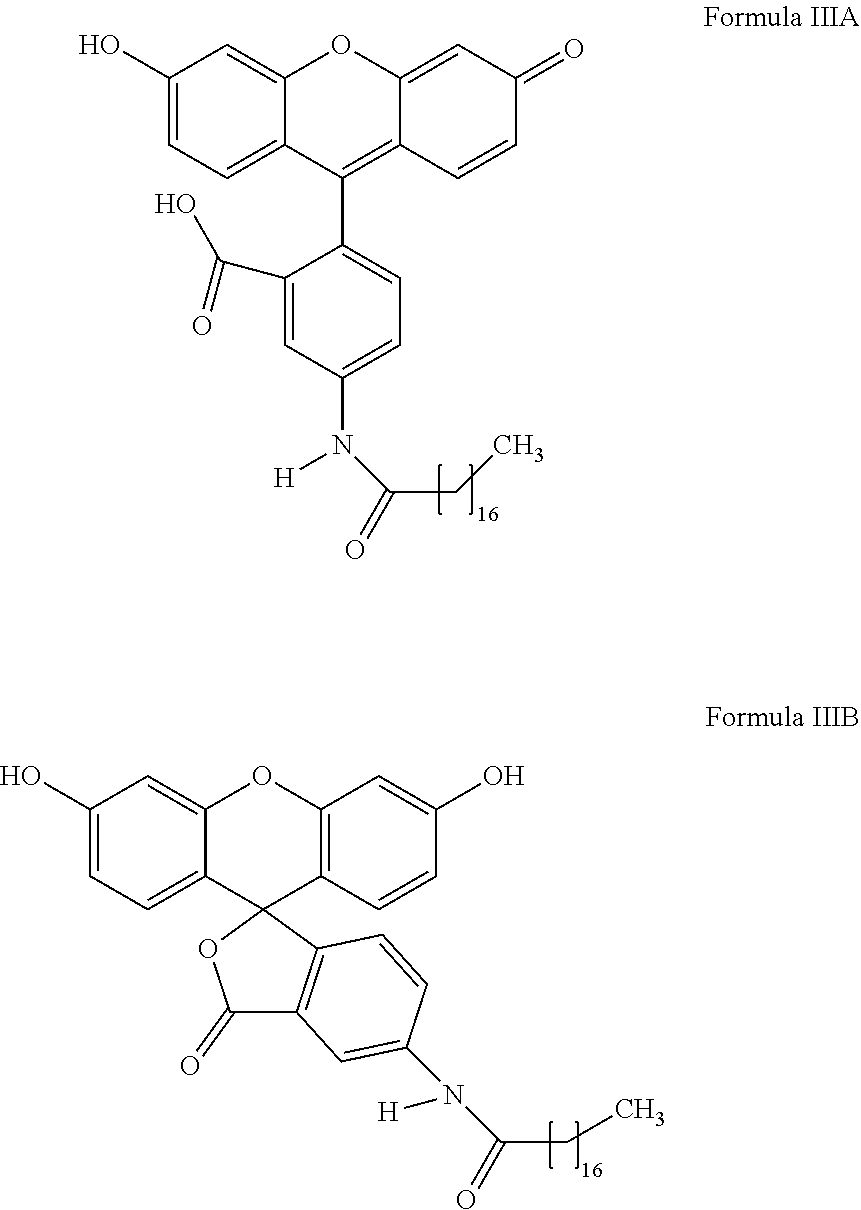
C1(O)=CC=C2C(=C1)OC1=CC(=O)C=CC1=C2C1=CC=C(N([H])C(=O)CC)C=C1C(O)=O.C12=CC(O)=CC=C1C1(C3=C(O2)C=C(O)C=C3)OC(=O)C2=C1C=CC(N([H])C(=O)CC)=C2
